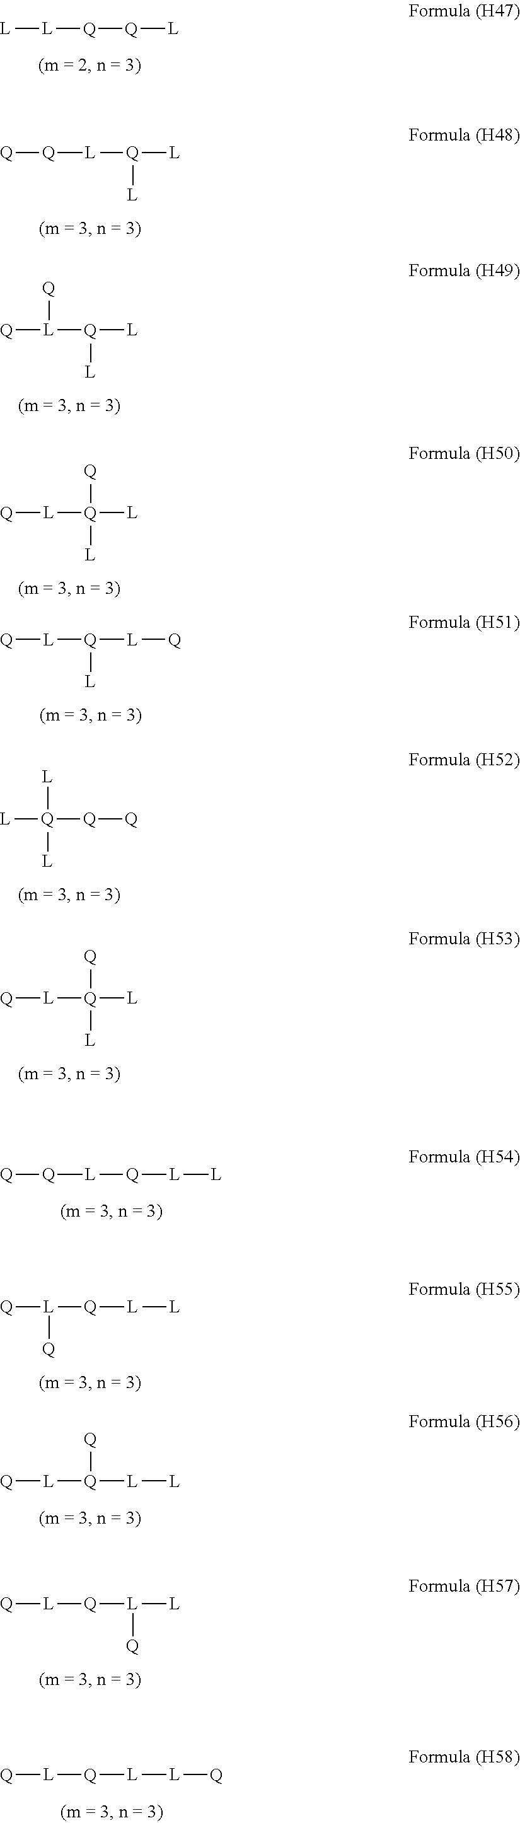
[L]([Q][Q][L])[L].[Q]([L][Q]([L])[L])[Q].[Q][L]([Q]([L])[L])[Q].[Q][L][Q]([L])([L])[Q].[Q][L][Q]([L][Q])[L].[L][Q]([Q][Q])([L])[L].[Q][L][Q]([L])([Q])[L].[Q]([L][Q][L][L])[Q].[Q][L]([Q][L][L])[Q].[Q][L][Q]([L][L])[Q].[Q][L][Q][L]([L])[Q].[Q][L][Q][L][L][Q]
